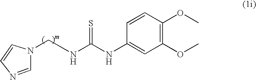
N1(CNC(NC2=CC(OC)=C(OC)C=C2)=S)C=NC=C1
